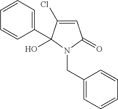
C1=C(Cl)C(O)(C2=CC=CC=C2)N(CC2=CC=CC=C2)C1=O
